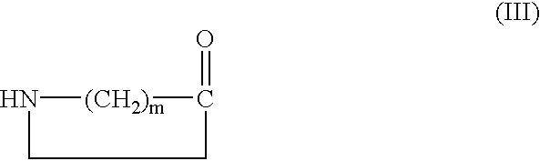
N1[(CH2)m]C(=O)CC1
